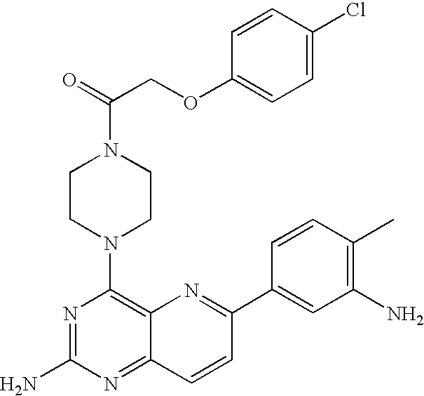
N1=C(N)N=C2C(=C1N1CCN(C(=O)COC3=CC=C(Cl)C=C3)CC1)N=C(C1=CC(N)=C(C)C=C1)C=C2
